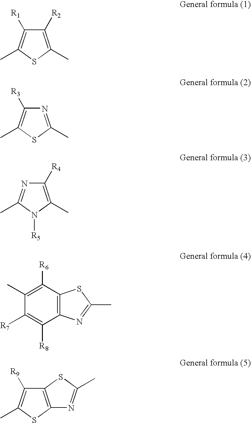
C1([R2])=C(C)SC(C)=C1[R1].N1=C(C)SC(C)=C1[R3].C1([R4])=C(C)N([R5])C(C)=N1.C1([R6])=C(C)C([R7])=C([R8])C2=C1SC(C)=N2.C12=C(SC(C)=C1[R9])N=C(C)S2
